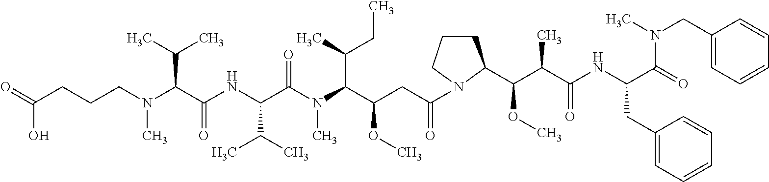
C(CCCN(C(C(NC(C(N(C(C(CC(=O)N1CCCC1C(C(C(NC(C(=O)N(CC1=CC=CC=C1)C)CC1=CC=CC=C1)=O)C)OC)OC)C(C)CC)C)=O)C(C)C)=O)C(C)C)C)(O)=O
